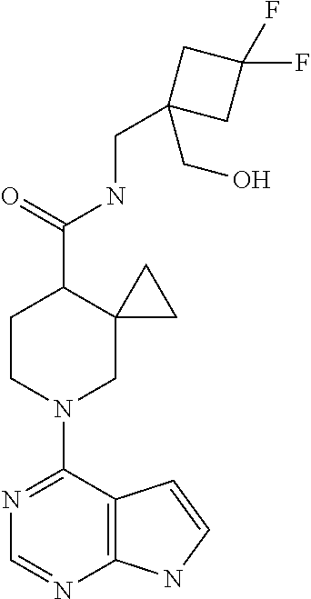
N1=C(N2CC3(C(C(=O)NCC4(CO)CC(F)(F)C4)CC2)CC3)C2=C(N=C1)NC=C2
